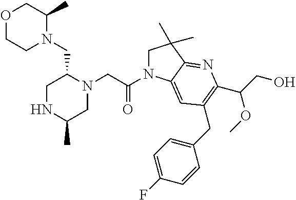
O1CCN(CC2CNC(C)CN2CC(N2CC(C)(C)C3=NC(C(CO)OC)=C(CC4=CC=C(F)C=C4)C=C23)=O)C(C)C1
